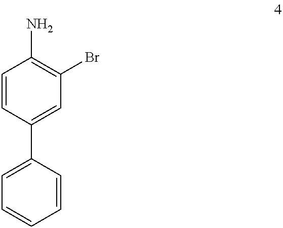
C1=CC=CC(C2=CC(Br)=C(N)C=C2)=C1
